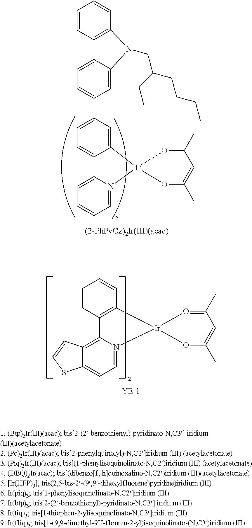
C1=CC2=C(C=C1)N(CC(CC)CCCC)C1=CC(C3=CC=C4C(=C3)[Ir]3(N5=CC=CC=C45)O=C(C)C=C(C)O3)=CC=C21.C1=CC2=C(C=C1)C1=C3C(=CC=N1[Ir]21O=C(C)C=C(C)O1)SC=C3
